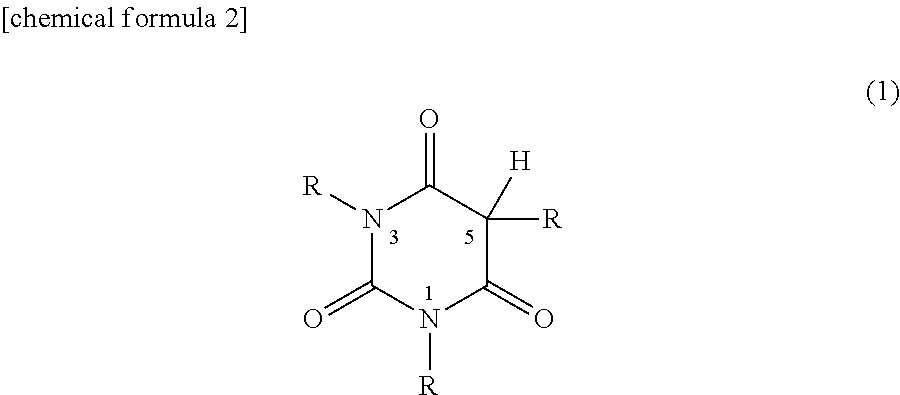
N1([R])C(=O)N([R])C(=O)C([R])([H])C1=O
